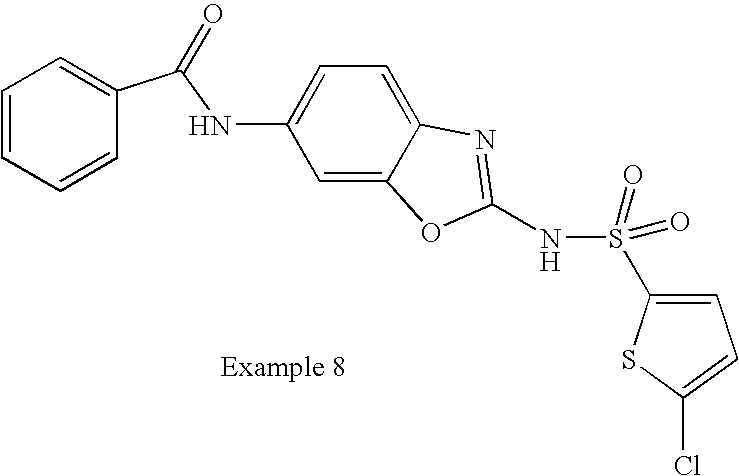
C1=CC=CC(C(NC2=CC=C3C(=C2)OC(NS(=O)(=O)C2=CC=C(Cl)S2)=N3)=O)=C1
